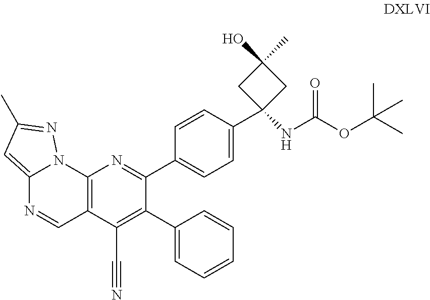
C12=CC(C)=NN1C1=C(C=N2)C(C#N)=C(C2=CC=CC=C2)C(C2=CC=C(C3(NC(OC(C)(C)C)=O)CC(O)(C)C3)C=C2)=N1
